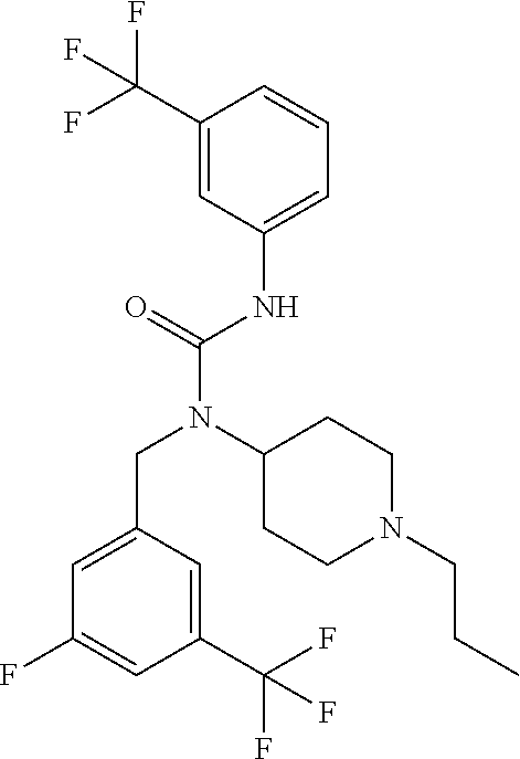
C1=C(CN(C(NC2=CC=CC(C(F)(F)F)=C2)=O)C2CCN(CCC)CC2)C=C(C(F)(F)F)C=C1F
